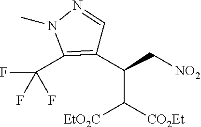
[NO2]CC(C1=C(C(F)(F)F)N(C)N=C1)C([CO2Et])[EtO2C]
